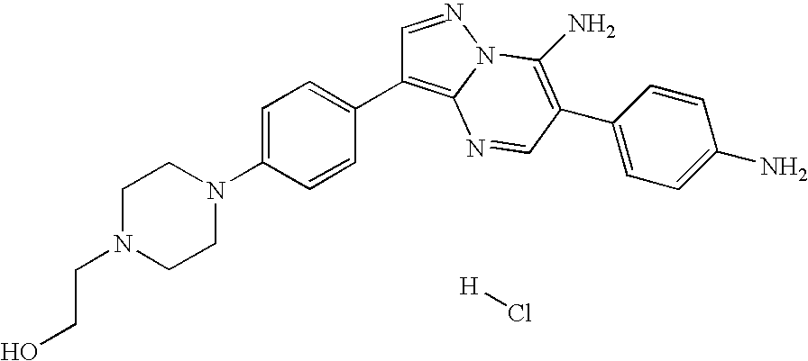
OCCN1CCN(C2=CC=C(C3=C4N(N=C3)C(N)=C(C3=CC=C(N)C=C3)C=N4)C=C2)CC1.[H]Cl
